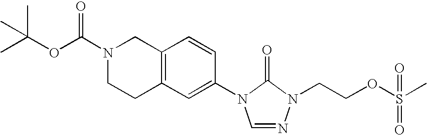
C12=C(C=C(N3C=NN(CCOS(C)(=O)=O)C3=O)C=C1)CCN(C(OC(C)(C)C)=O)C2
